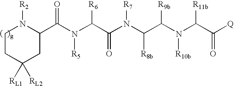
C(N(C(C(N(C(C(N(C(C([Q])=O)[R11b])[R10b])[R9b])[R8b])[R7])=O)[R6])[R5])(=O)C1N([R2])CCC([RL2])([RL1])C1
